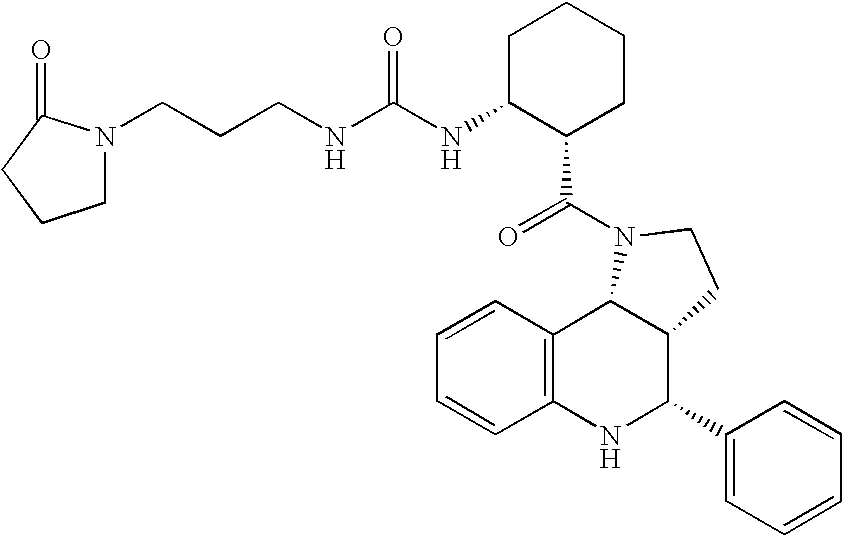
C12=C(NC(C3=CC=CC=C3)C3C1N(C(=O)C1CCCCC1NC(NCCCN1CCCC1=O)=O)CC3)C=CC=C2
